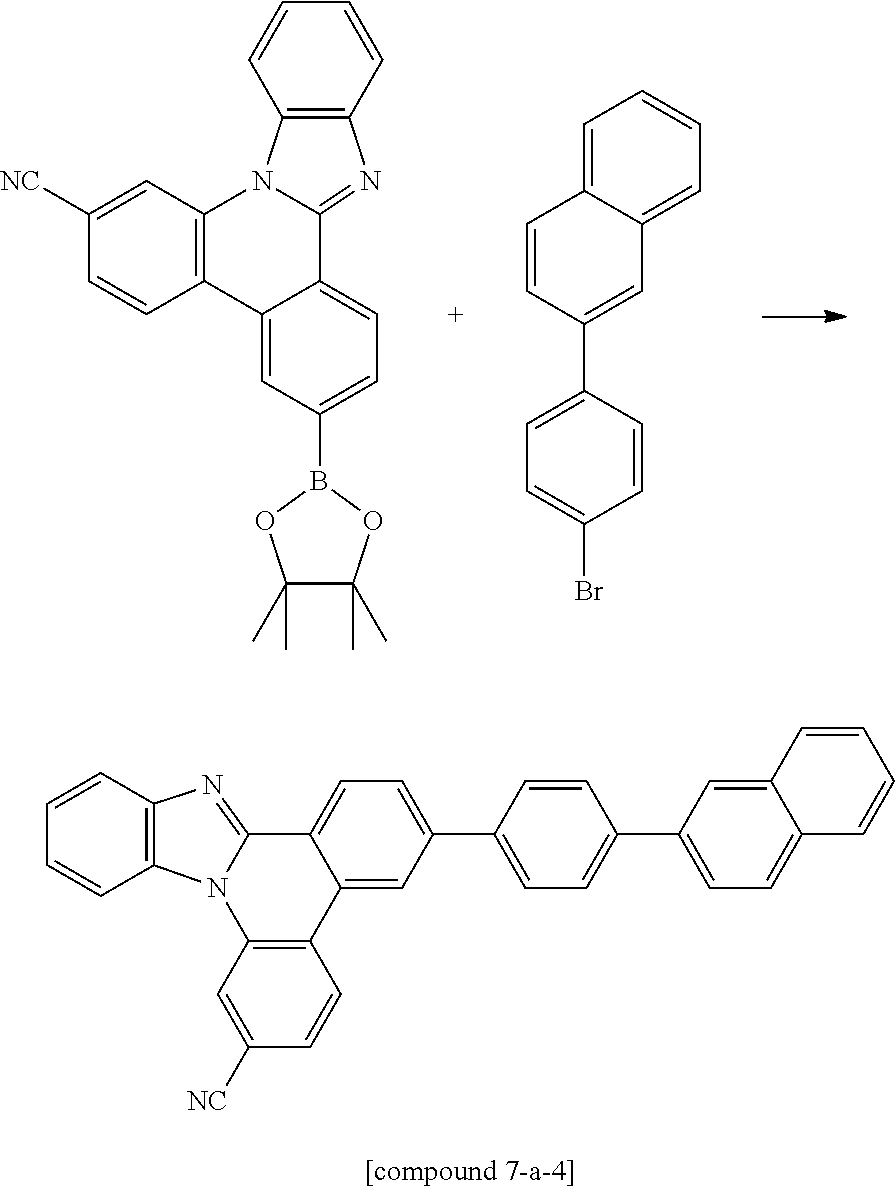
C1=CC2=C(C=C1)N1C3=C(C=CC([NC])=C3)C3=CC(B4OC(C)(C)C(C)(C)O4)=CC=C3C1=N2.C1=CC(C2=CC3=CC=CC=C3C=C2)=CC=C1Br.C1=CC2=C(C=C1)N1C(=N2)C2=CC=C(C3=CC=C(C4=CC=C5C(=C4)C=CC=C5)C=C3)C=C2C2=C1C=C([NC])C=C2
